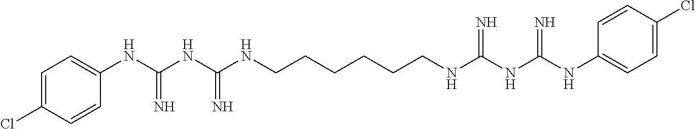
C1=C(Cl)C=CC(NC(NC(NCCCCCCNC(NC(NC2=CC=C(Cl)C=C2)=N)=N)=N)=N)=C1
